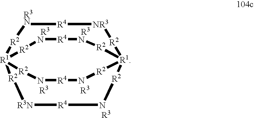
[R3N]1[R4][NR3][R2][R1]23[R2][N R3][R4][R3N][R2][R1]([R2]1)([R2][N R3][R4][N R3][R2]2)[R2]N[R4]N[R2]3
